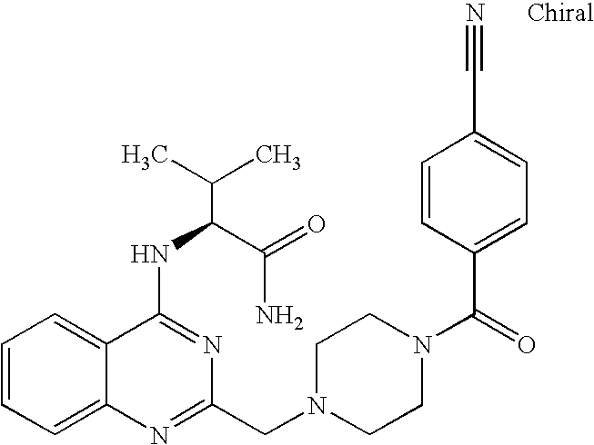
C1=CC=C2C(=C1)C(NC(C(N)=O)C(C)C)=NC(CN1CCN(C(=O)C3=CC=C(C#N)C=C3)CC1)=N2
